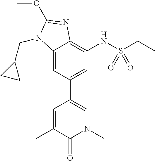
CC1=CC(C2=CC(NS(CC)(=O)=O)=C3C(=C2)N(CC2CC2)C(OC)=N3)=CN(C)C1=O
